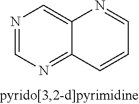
N1=CN=C2C(=C1)N=CC=C2
